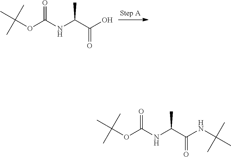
OC(=O)C(NC(=O)OC(C)(C)C)C.C(NC(=O)C(NC(=O)OC(C)(C)C)C)(C)(C)C
